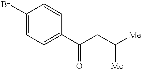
C1(Br)=CC=C(C(CC([Me])[Me])=O)C=C1
